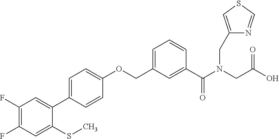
C1(F)=C(F)C=C(SC)C(C2=CC=C(OCC3=CC=CC(C(N(CC(O)=O)CC4=CSC=N4)=O)=C3)C=C2)=C1
